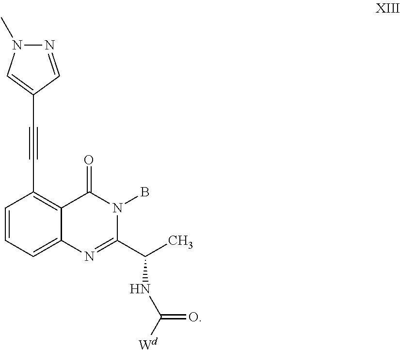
C1=CC=C2C(=C1C#CC1=CN(C)N=C1)C(=O)N(B)C(C(C)NC([Wd])=O)=N2
